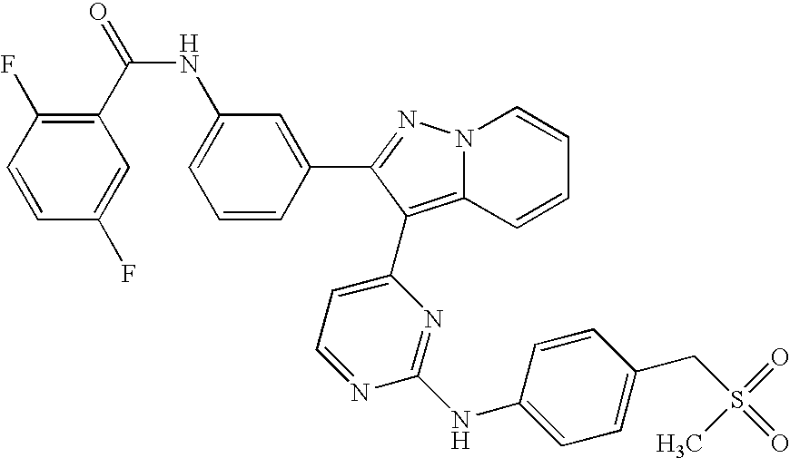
C1(C(=O)NC2=CC=CC(C3=NN4C(=C3C3=CC=NC(NC5=CC=C(CS(=O)(=O)C)C=C5)=N3)C=CC=C4)=C2)=C(F)C=CC(F)=C1
